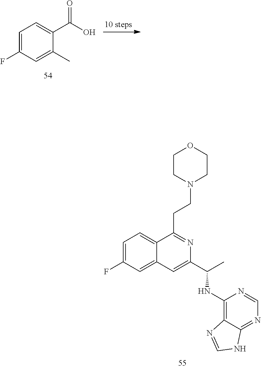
C1=C(F)C=C2C(=C1)C(CCN1CCOCC1)=NC(C(C)NC1=C3C(=NC=N1)NC=N3)=C2.C1=C(F)C=C(C)C(C(O)=O)=C1
